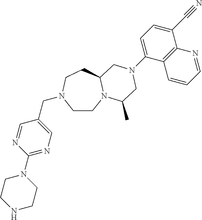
C1CN2C(CCN1CC1=CN=C(N3CCNCC3)N=C1)CN(C1=CC=C(C#N)C3=C1C=CC=N3)CC2C
